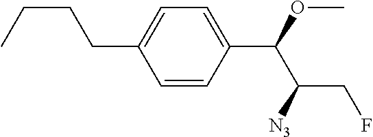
C1=CC(C(OC)C([N3])CF)=CC=C1CCCC
